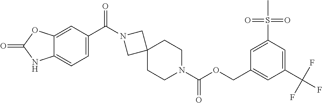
C12=CC(C(N3CC4(C3)CCN(C(OCC3=CC(C(F)(F)F)=CC(S(C)(=O)=O)=C3)=O)CC4)=O)=CC=C1NC(=O)O2
